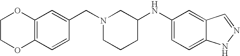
C12=C(C=CC(CN3CCCC(NC4=CC=C5C(=C4)C=NN5)C3)=C1)OCCO2
